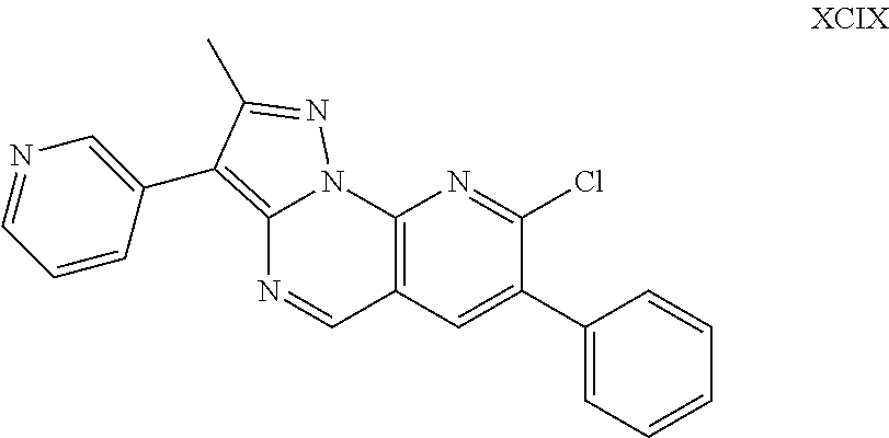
C12=C(C3=CN=CC=C3)C(C)=NN1C1=C(C=N2)C=C(C2=CC=CC=C2)C(Cl)=N1
